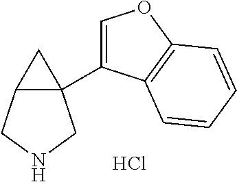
Cl.C12(C3=COC4=C3C=CC=C4)C(CNC1)C2
